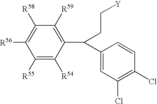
C1([R59])=C(C(CC[Y])C2=CC(Cl)=C(Cl)C=C2)C([R54])=C([R55])C([R56])=C1[R58]
